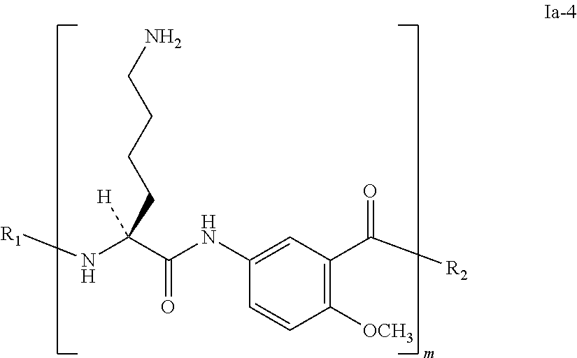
N(C(C(NC1=CC(C([R2])=O)=C([OCH3])C=C1)=O)(CCCCN)[H])[R1]
